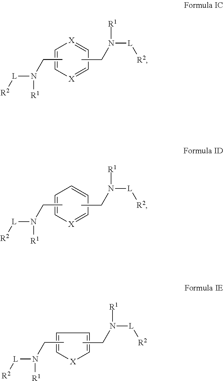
N([L][R2])([R1])CC.N([L][R2])([R1])CC.C1=C[X]=CC=[X]1.N([L][R2])([R1])CC.N([L][R2])([R1])CC.C1=C[X]=CC=C1.N([L][R2])([R1])CC.N([L][R2])([R1])CC.C1=C[X]C=C1
